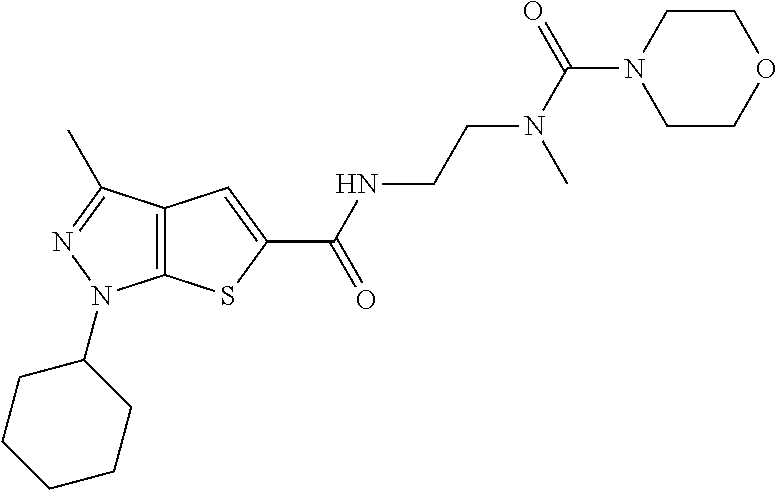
C12=C(C(C)=NN1C1CCCCC1)C=C(C(NCCN(C(N1CCOCC1)=O)C)=O)S2
